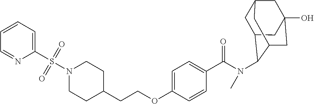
N(C(C1=CC=C(OCCC2CCN(S(=O)(=O)C3=CC=CC=N3)CC2)C=C1)=O)(C)C1C2CC3CC(O)(CC1C3)C2
